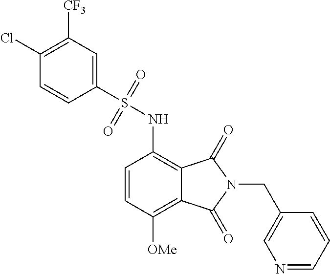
C1(Cl)=C([CF3])C=C(S(=O)(=O)NC2=C3C(=C([OMe])C=C2)C(=O)N(CC2=CN=CC=C2)C3=O)C=C1
